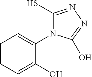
C1=CC=C(O)C(N2C(S)=NN=C2O)=C1
